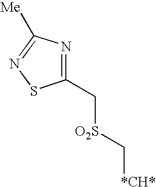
C1(C[O2S]C[*CH*])=NC([Me])=NS1
